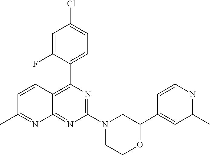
N1=C(N2CC(C3=CC(C)=NC=C3)OCC2)N=C2C(=C1C1=CC=C(Cl)C=C1F)C=CC(C)=N2
